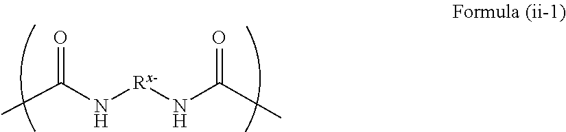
O=C(N[Rx-]NC(C)=O)C
